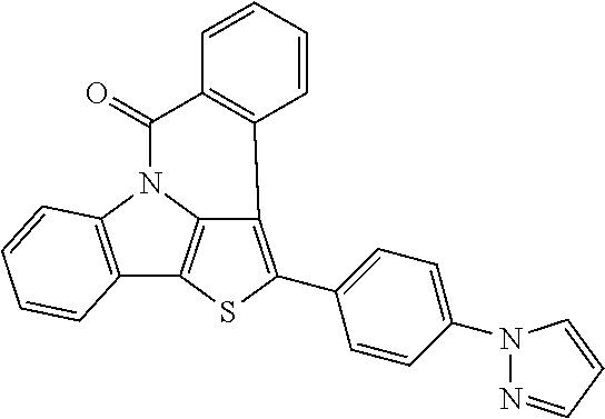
C12=C(N3C4=C1SC(C1=CC=C(N5N=CC=C5)C=C1)=C4C1=C(C3=O)C=CC=C1)C=CC=C2
